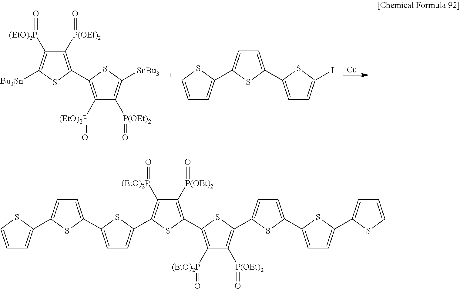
C1([P(OEt)2]=O)=C(C2=C([(EtO)2P]=O)C([P(OEt)2]=O)=C([SnBu3])S2)SC([Bu3Sn])=C1[(EtO)2P]=O.[Cu].C1=C(C2=CC=C(I)S2)SC(C2=CC=CS2)=C1.C1([P(OEt)2]=O)=C(C2=C([(EtO)2P]=O)C([P(OEt)2]=O)=C(C3=CC=C(C4=CC=C(C5=CC=CS5)S4)S3)S2)SC(C2=CC=C(C3=CC=C(C4=CC=CS4)S3)S2)=C1[(EtO)2P]=O
